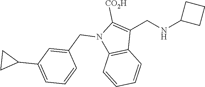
N1(CC2=CC(C3CC3)=CC=C2)C2=C(C(CNC3CCC3)=C1[CO2H])C=CC=C2
